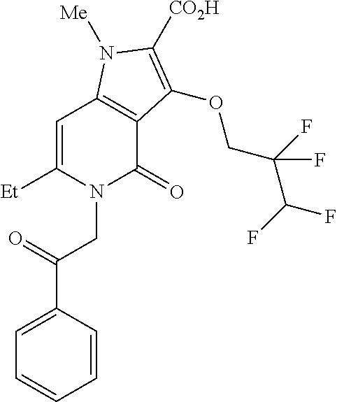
C1=C([Et])N(CC(C2=CC=CC=C2)=O)C(=O)C2=C1N([Me])C([CO2H])=C2OCC(C(F)F)(F)F
